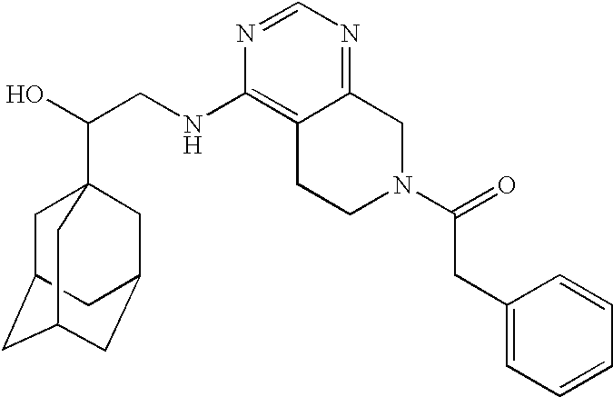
C(CNC1=C2C(=NC=N1)CN(C(=O)CC1=CC=CC=C1)CC2)(O)C12CC3CC(CC(C1)C3)C2
